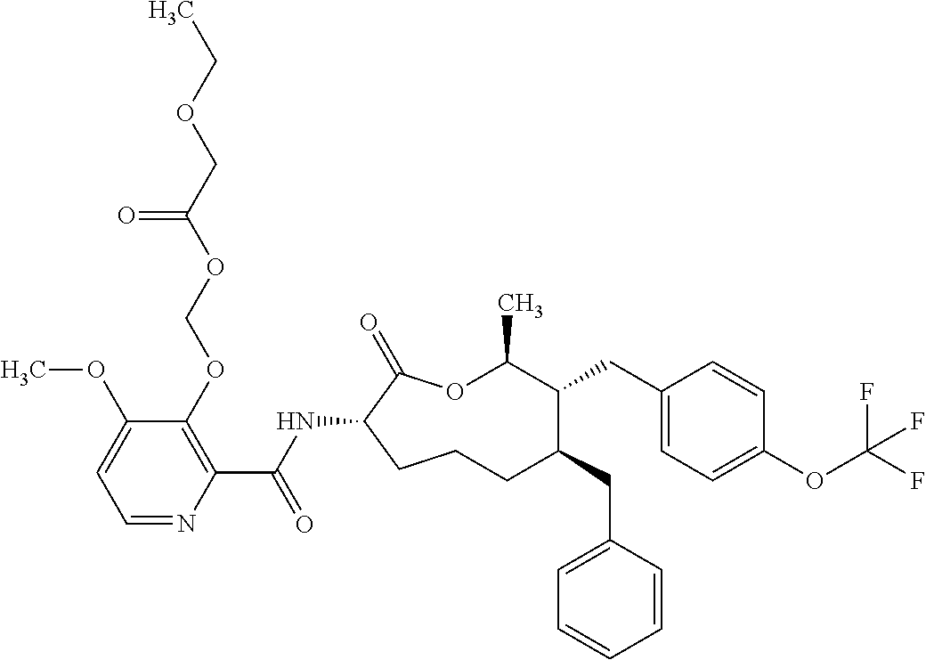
C1CC(NC(C2=C(OCOC(COCC)=O)C(OC)=CC=N2)=O)C(=O)OC(C)C(CC2=CC=C(OC(F)(F)F)C=C2)C(CC2=CC=CC=C2)C1
